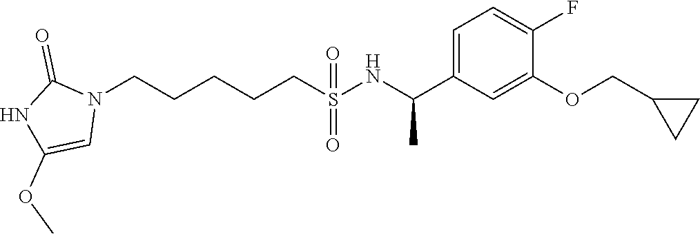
N1(CCCCCS(=O)(=O)NC(C2=CC=C(F)C(OCC3CC3)=C2)C)C(=O)NC(OC)=C1
